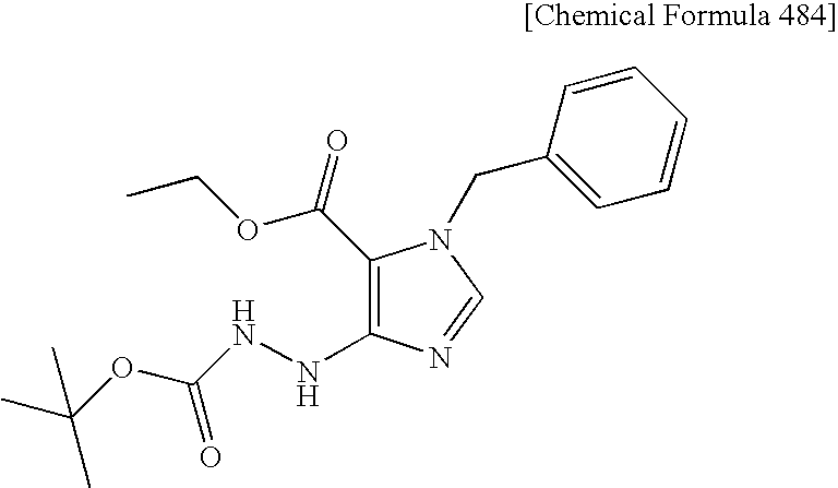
C1(C(=O)OCC)=C(NNC(OC(C)(C)C)=O)N=CN1CC1=CC=CC=C1
